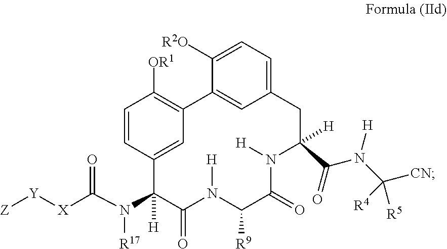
C(N(C1([H])C(=O)N([H])C([R9])C(=O)N([H])C(C(N(C([CN])([R5])[R4])[H])=O)([H])CC2=CC=C([R2O])C(=C2)C2=C([OR1])C=CC1=C2)[R17])(=O)[X][Y][Z]
